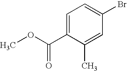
C1=C(C(OC)=O)C(C)=CC(Br)=C1
